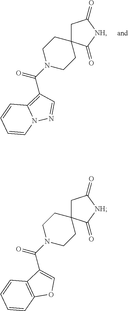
C(N1CCC2(CC1)CC(=O)[NH]C2=O)(=O)C1=C2N(N=C1)C=CC=C2.C(N1CCC2(CC1)CC(=O)[NH]C2=O)(=O)C1=COC2=C1C=CC=C2
